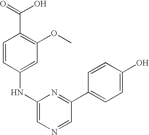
O=C(O)C1=C(OC)C=C(NC2=CN=CC(C3=CC=C(O)C=C3)=N2)C=C1
